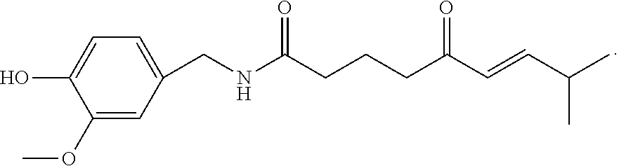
N(C(CCCC(C=CC(C)C)=O)=O)CC1=CC=C(O)C(OC)=C1
